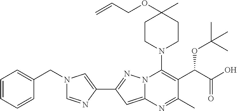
O(C1(C)CCN(C2=C(C(C(=O)O)OC(C)(C)C)C(C)=NC3=CC(C4=CN(CC5=CC=CC=C5)C=N4)=NN23)CC1)CC=C
